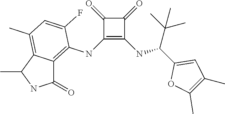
C1(NC2=C3C(=C(C)C=C2F)C(C)NC3=O)=C(NC(C2=CC(C)=C(C)O2)C(C)(C)C)C(=O)C1=O
